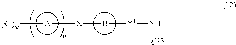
B([Y4]N[R102])[X][A][(R1)m]
